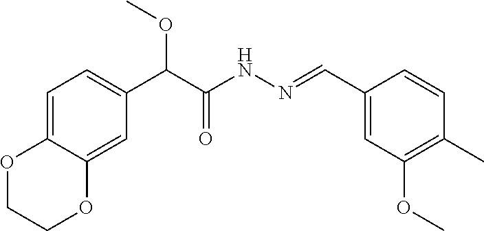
C(C(NN=CC1=CC(OC)=C(C)C=C1)=O)(OC)C1=CC=C2C(=C1)OCCO2
